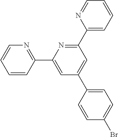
C1=CC(C2=CC(C3=CC=C(Br)C=C3)=CC(C3=CC=CC=N3)=N2)=NC=C1
